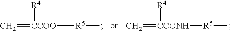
[CCOO]([R5]C)(=C)[R4].[CCONH](=C)([R4])[R5]C
